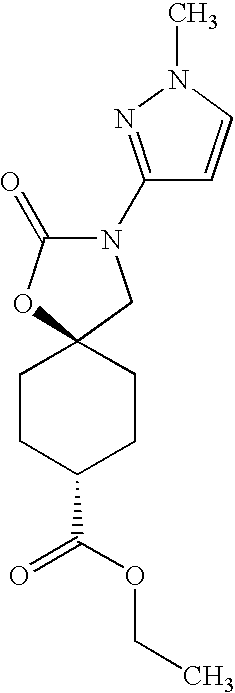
C1CC(C(OCC)=O)CCC12CN(C1=NN(C)C=C1)C(=O)O2
